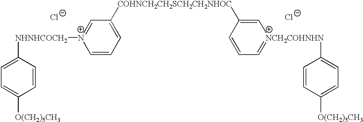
[Cl-].[Cl-].[NHNHCOCH2]([N+]1=CC([COHNCH2CH2SCH2CH2NHOC]C2=C[NCH2COHNHN](C3=CC=C([O(CH2)5CH3])C=C3)=CC=C2)=CC=C1)C1=CC=C([O(CH2)5CH3])C=C1
